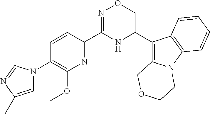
C1(C2=NC(OC)=C(N3C=C(C)N=C3)C=C2)=NOCC(C2=C3N(C4=C2C=CC=C4)CCOC3)N1
